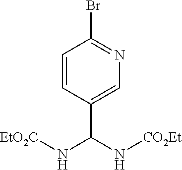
C1=CC(C(N[CO2Et])N[EtO2C])=CN=C1Br
